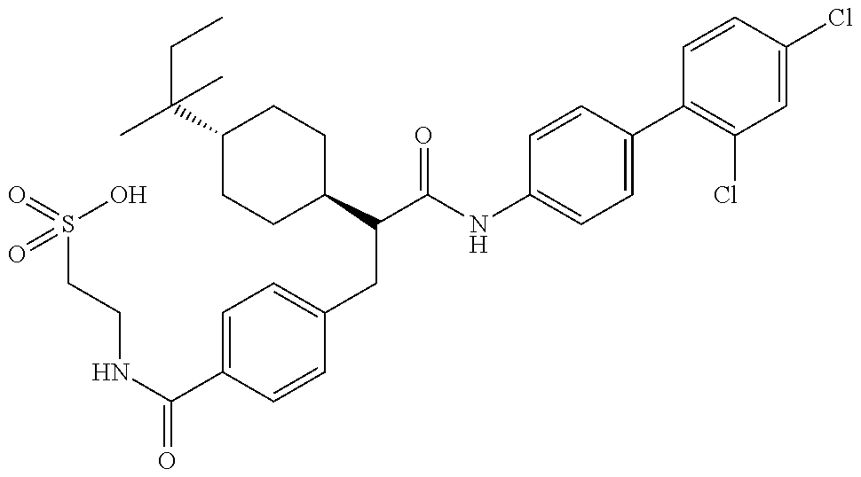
O=S(CCNC(C1=CC=C(CC(C(NC2=CC=C(C3=C(Cl)C=C(Cl)C=C3)C=C2)=O)C2CCC(C(C)(CC)C)CC2)C=C1)=O)(O)=O
